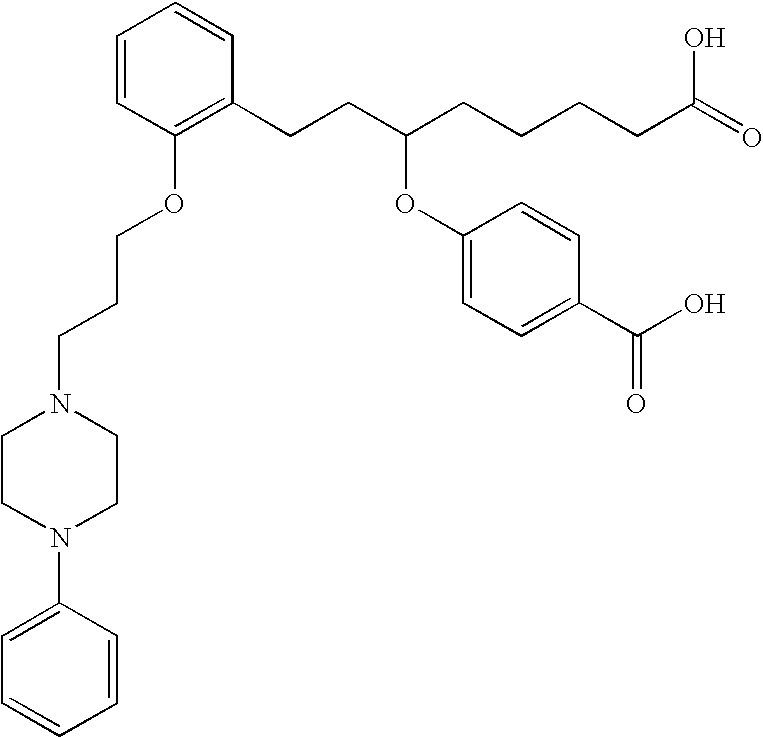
C1=CC(OCCCN2CCN(C3=CC=CC=C3)CC2)=C(CCC(CCCCC(=O)O)OC2=CC=C(C(O)=O)C=C2)C=C1
